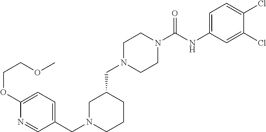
C1N(CC2CCCN(CC3=CC=C(OCCOC)N=C3)C2)CCN(C(NC2=CC=C(Cl)C(Cl)=C2)=O)C1
